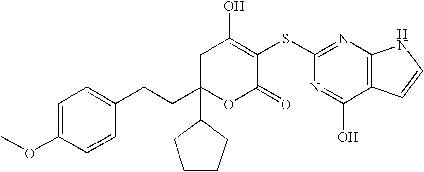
C1(OC)=CC=C(CCC2(C3CCCC3)OC(=O)C(SC3=NC4=C(C(O)=N3)C=CN4)=C(O)C2)C=C1
